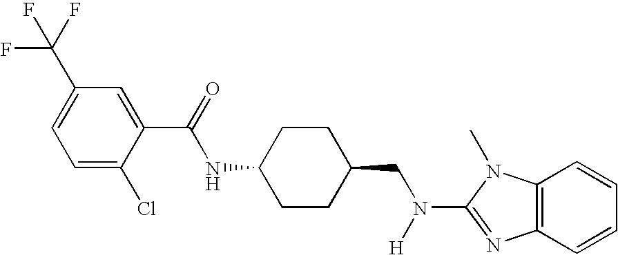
C1=C(Cl)C(C(=O)NC2CCC(CN([H])C3=NC4=C(C=CC=C4)N3C)CC2)=CC(C(F)(F)F)=C1
